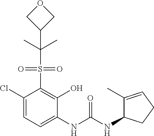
C1(Cl)=CC=C(NC(NC2C(C)=CCC2)=O)C(O)=C1S(=O)(=O)C(C)(C)C1COC1
